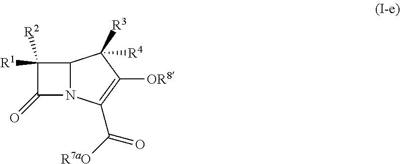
C12N(C(C([R7aO])=O)=C([OR8])C1([R3])[R4])C(=O)C2([R1])[R2]
